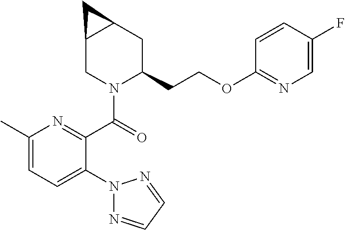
O(CCC1CC2C(CN1C(=O)C1=NC(C)=CC=C1N1N=CC=N1)C2)C1=NC=C(F)C=C1
